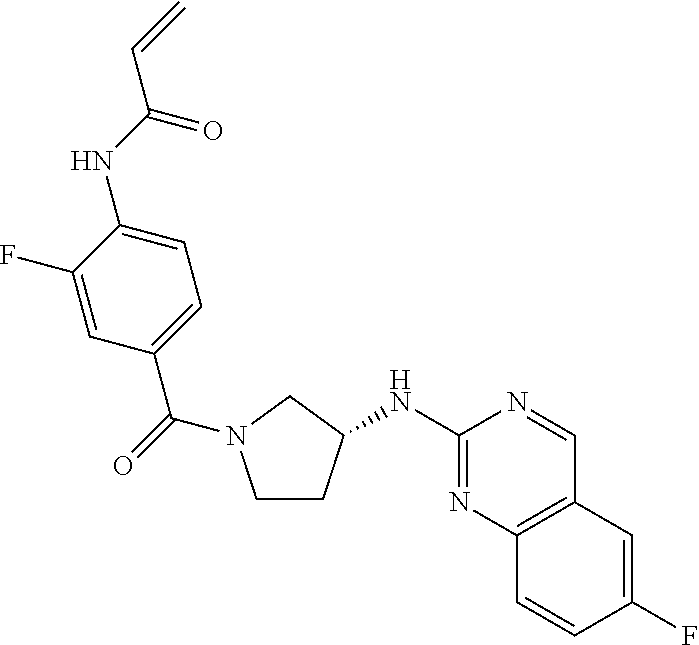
C1CC(NC2=NC3=C(C=N2)C=C(F)C=C3)CN1C(=O)C1=CC=C(NC(C=C)=O)C(F)=C1
